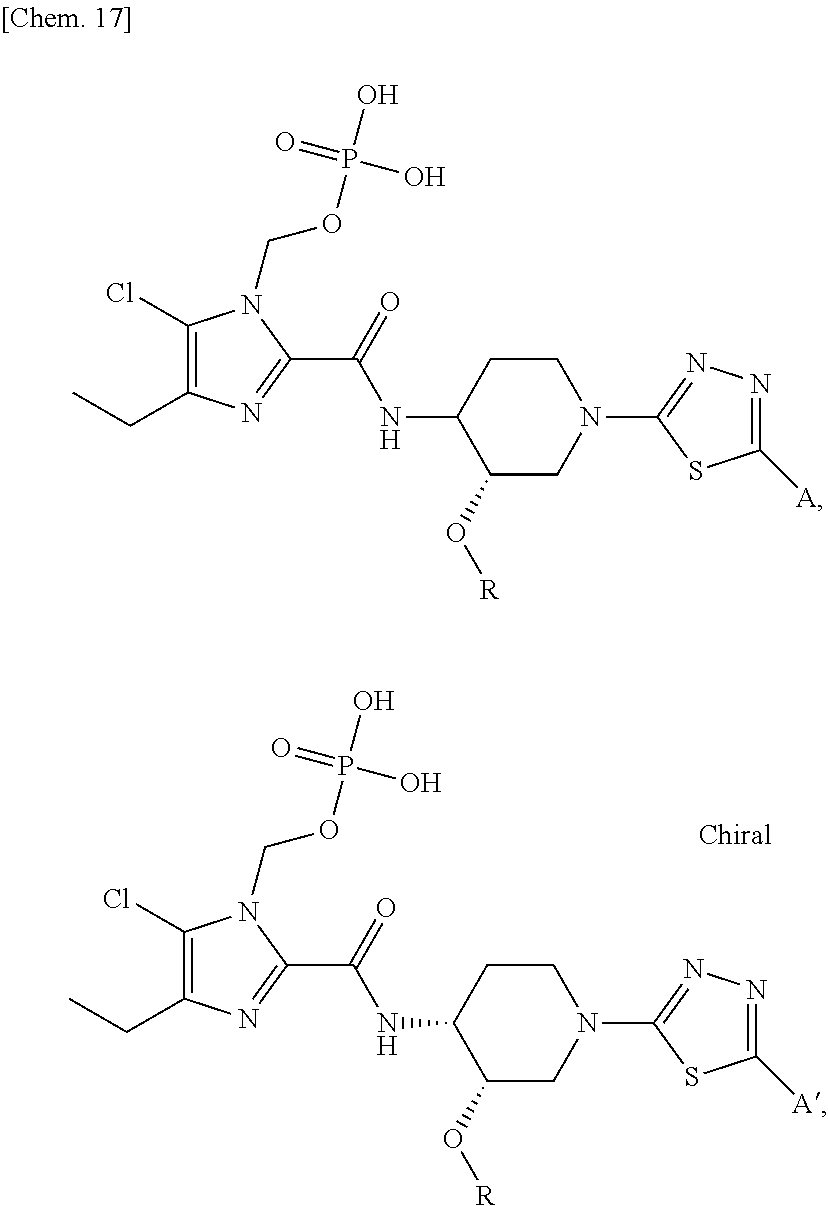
C1(Cl)=C(CC)N=C(C(=O)NC2C(O[R])CN(C3=NN=C([A])S3)CC2)N1COP(O)(=O)O.C1(Cl)=C(CC)N=C(C(=O)NC2C(O[R])CN(C3=NN=C([A])S3)CC2)N1COP(O)(=O)O
